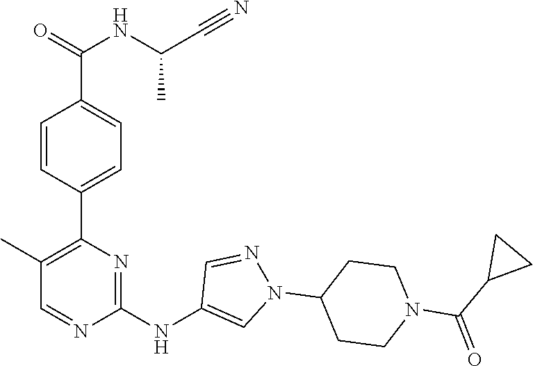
C1(C2=C(C)C=NC(NC3=CN(C4CCN(C(C5CC5)=O)CC4)N=C3)=N2)=CC=C(C(=O)NC(C#N)C)C=C1
